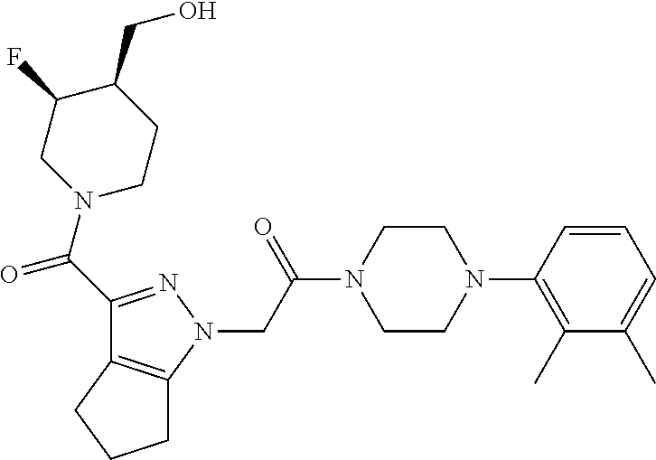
C(C(N1CCN(C2=C(C)C(C)=CC=C2)CC1)=O)N1N=C(C(=O)N2CCC(CO)C(F)C2)C2=C1CCC2
